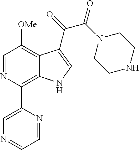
C1=NC(C2=CN=CC=N2)=C2C(=C1[OMe])C(C(=O)C(N1CCNCC1)=O)=CN2
